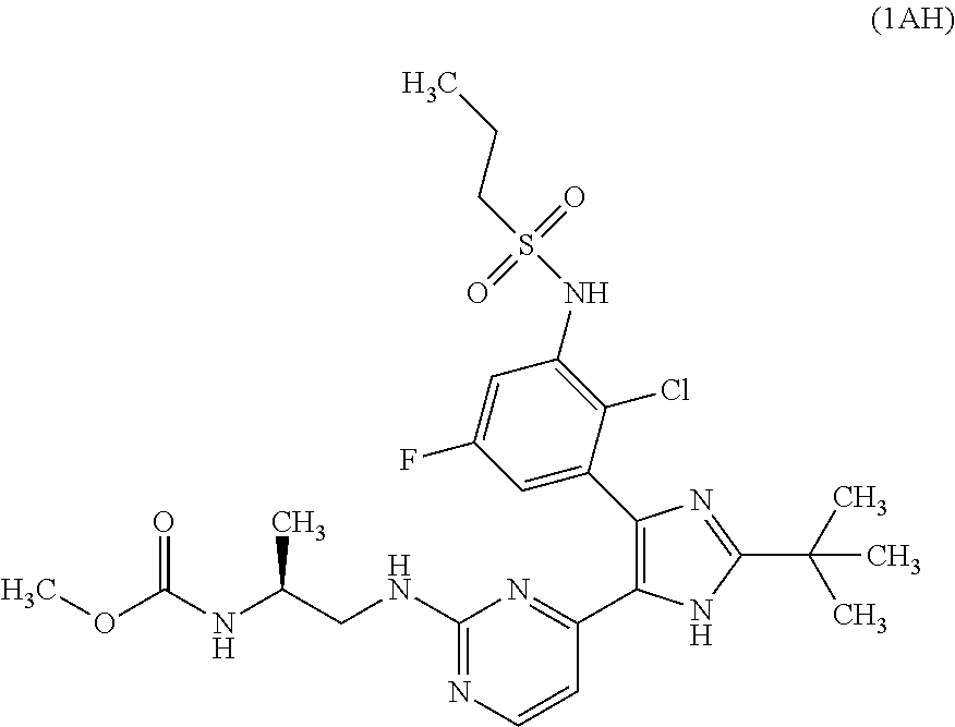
COC(NC(CNC1=NC=CC(C2=C(C3=CC(F)=CC(NS(=O)(=O)CCC)=C3Cl)N=C(C(C)(C)C)N2)=N1)C)=O
